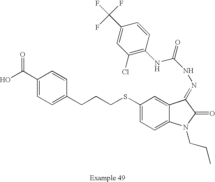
C1(C(O)=O)=CC=C(CCCSC2=CC=C3C(=C2)C(=NNC(=O)NC2=C(Cl)C=C(C(F)(F)F)C=C2)C(=O)N3CCC)C=C1
